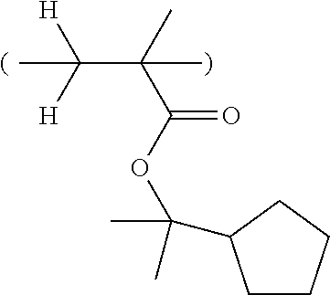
O(C(=O)C(C([H])([H])C)(C)C)C(C)(C)C1CCCC1
